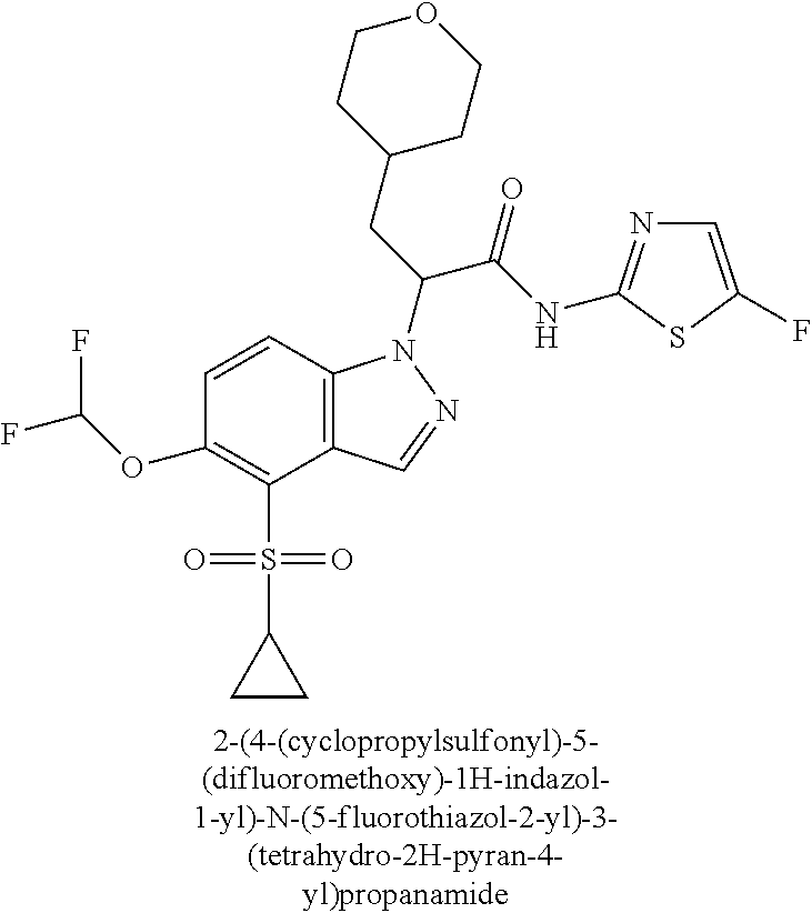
C12=C(C=CC(OC(F)F)=C1S(=O)(=O)C1CC1)N(C(CC1CCOCC1)C(NC1=NC=C(F)S1)=O)N=C2
